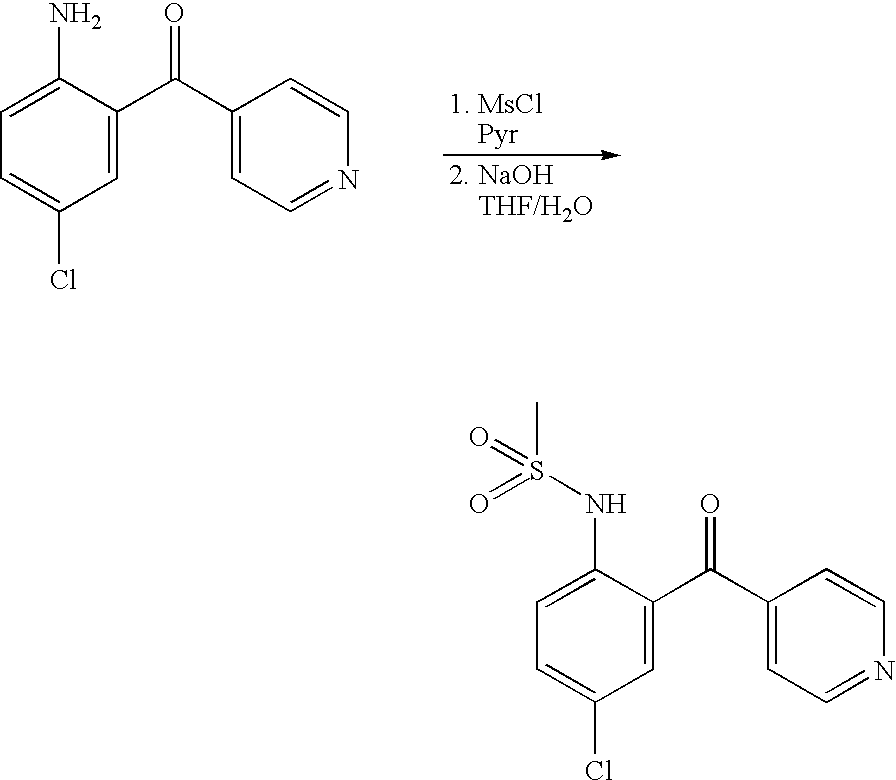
[1. MsCl    Pyr].[2. NaOH    THF/H2O].C1=C(C(C2=CC=NC=C2)=O)C(N)=CC=C1Cl.C1=C(C(C2=CC=NC=C2)=O)C(NS(C)(=O)=O)=CC=C1Cl
